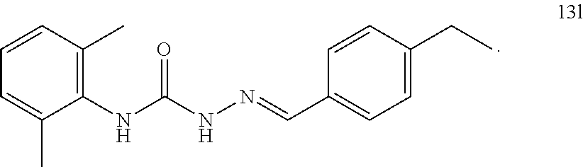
C1=CC=C(C)C(NC(NN=CC2=CC=C(CC)C=C2)=O)=C1C
